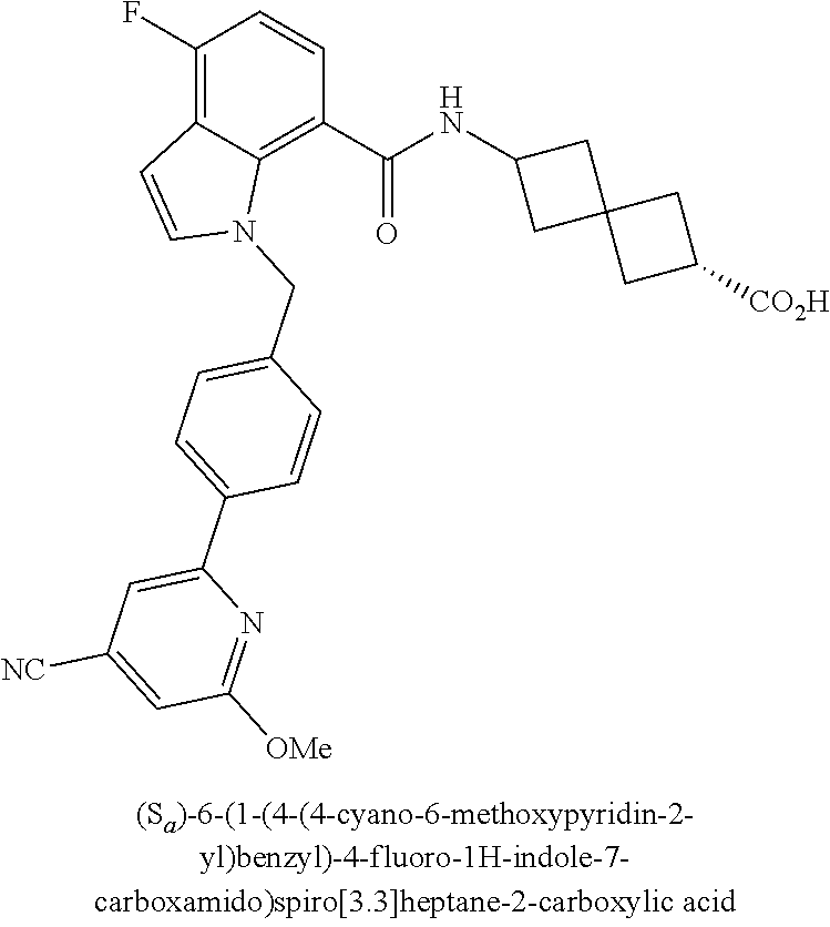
C1(F)=C2C(=C(C(NC3CC4(C3)CC([CO2H])C4)=O)C=C1)N(CC1=CC=C(C3=CC([NC])=CC([OMe])=N3)C=C1)C=C2
